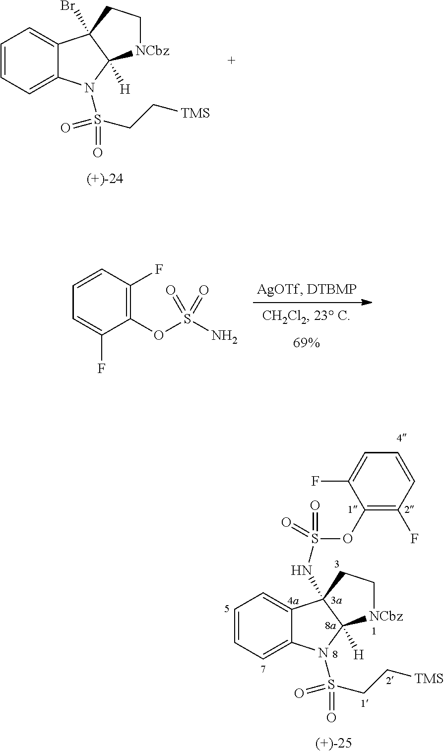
[(+)-25].C1=CC=C2C(=C1)C1(NS(OC3=C(F)C=CC=C3F)(=O)=O)C([H])(N2S(=O)(=O)CC[TMS])[NCbz]CC1.C1=CC=C2C(=C1)C1(Br)C([H])(N2S(=O)(=O)CC[TMS])[NCbz]CC1.[(+)-24].C1(F)=C(OS(N)(=O)=O)C(F)=CC=C1
